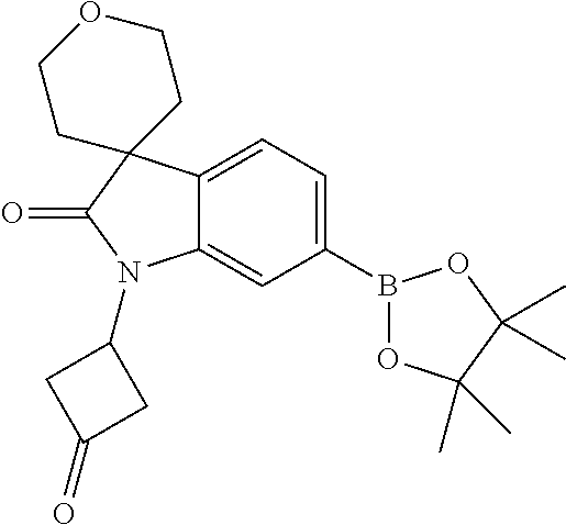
C12=CC=C(B3OC(C)(C)C(C)(C)O3)C=C1N(C1CC(=O)C1)C(=O)C21CCOCC1
